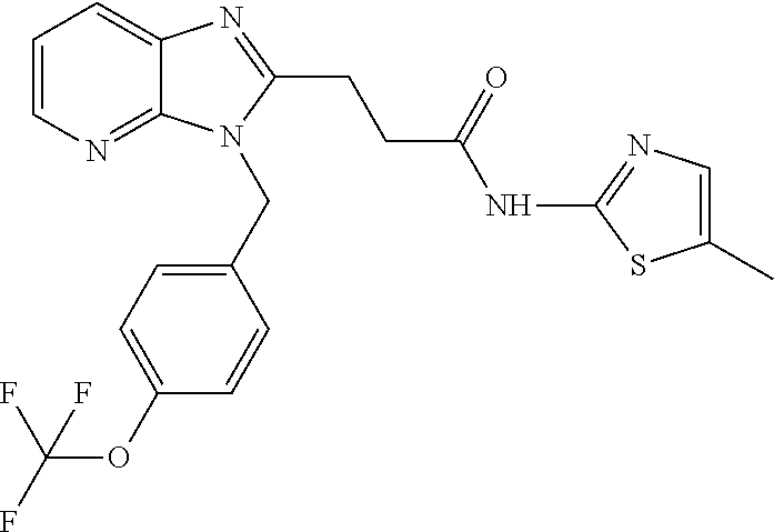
C1=CN=C2C(=C1)N=C(CCC(NC1=NC=C(C)S1)=O)N2CC1=CC=C(OC(F)(F)F)C=C1
